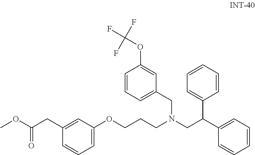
C1(C(CN(CCCOC2=CC=CC(CC(OC)=O)=C2)CC2=CC=CC(OC(F)(F)F)=C2)C2=CC=CC=C2)=CC=CC=C1
